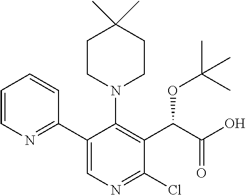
C1=CC=CC(C2=CN=C(Cl)C(C(C(=O)O)OC(C)(C)C)=C2N2CCC(C)(C)CC2)=N1
